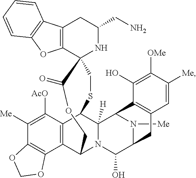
C12=C(OC3=C1C=CC=C3)C1(NC(CN)C2)C(=O)OCC2C3=C(C([AcO])=C([Me])C4=C3OCO4)C(C3([H])N2C(O)C2CC4=C(C3N2[Me])C(O)=C([OMe])C([Me])=C4)SC1
